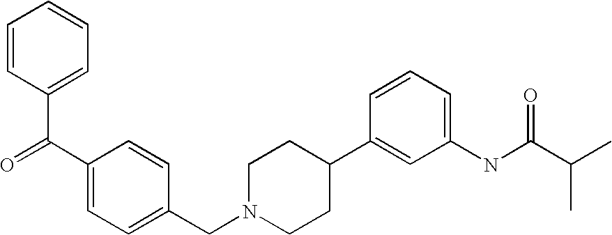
C1=CC(C(C2=CC=C(CN3CCC(C4=CC(NC(C(C)C)=O)=CC=C4)CC3)C=C2)=O)=CC=C1
